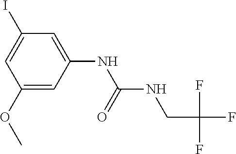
C1=C(I)C=C(NC(NCC(F)(F)F)=O)C=C1OC
